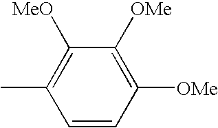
C1=CC([OMe])=C([OMe])C([MeO])=C1C
